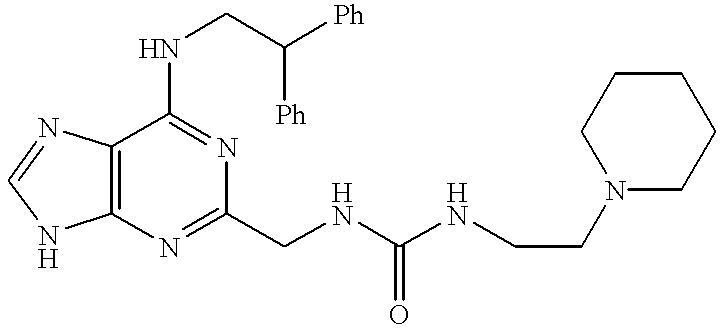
C12=C(N=CN1)C(NCC([Ph])[Ph])=NC(CNC(NCCN1CCCCC1)=O)=N2
